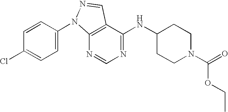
C12=C(C(NC3CCN(C(=O)OCC)CC3)=NC=N1)C=NN2C1=CC=C(Cl)C=C1
